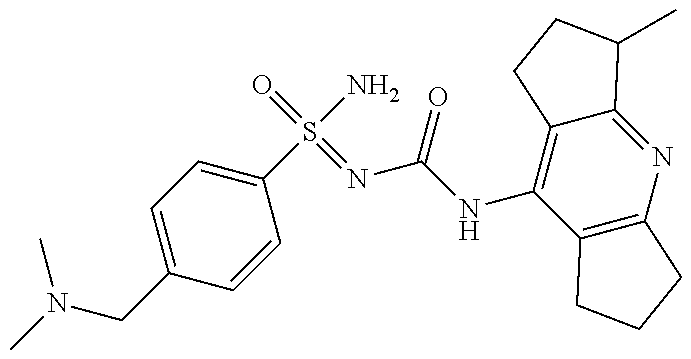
C12=NC3=C(C(NC(N=S(=O)(N)C4=CC=C(CN(C)C)C=C4)=O)=C1CCC2C)CCC3
